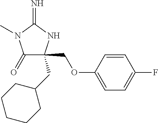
C1(=O)C(COC2=CC=C(F)C=C2)(CC2CCCCC2)NC(=N)N1C
